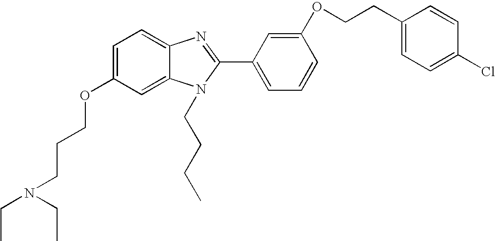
C1=C(OCCCN(CC)CC)C=C2C(=C1)N=C(C1=CC=CC(OCCC3=CC=C(Cl)C=C3)=C1)N2CCCC
